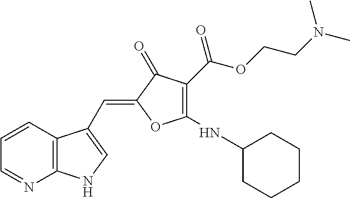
C1=CC2=C(N=C1)NC=C2C=C1C(=O)C(C(OCCN(C)C)=O)=C(NC2CCCCC2)O1
